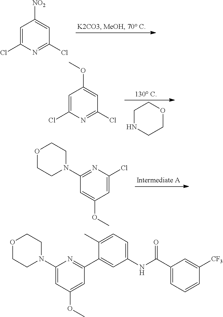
C1=C(Cl)N=C(Cl)C=C1[NO2].C1NCCOC1.C1=C(Cl)N=C(Cl)C=C1OC.O1CCN(C2=NC(Cl)=CC(OC)=C2)CC1.C1(N2CCOCC2)=CC(OC)=CC(C2=CC(NC(C3=CC=CC([CF3])=C3)=O)=CC=C2C)=N1
